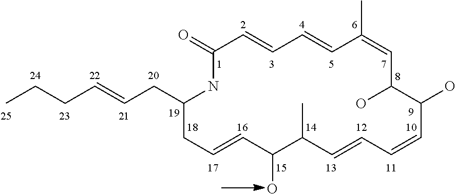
C1(=O)NC(CC=CCCC)CC=CC(O)C(C)C=CC=CC(O)C(O)C=C(C)C=CC=C1
